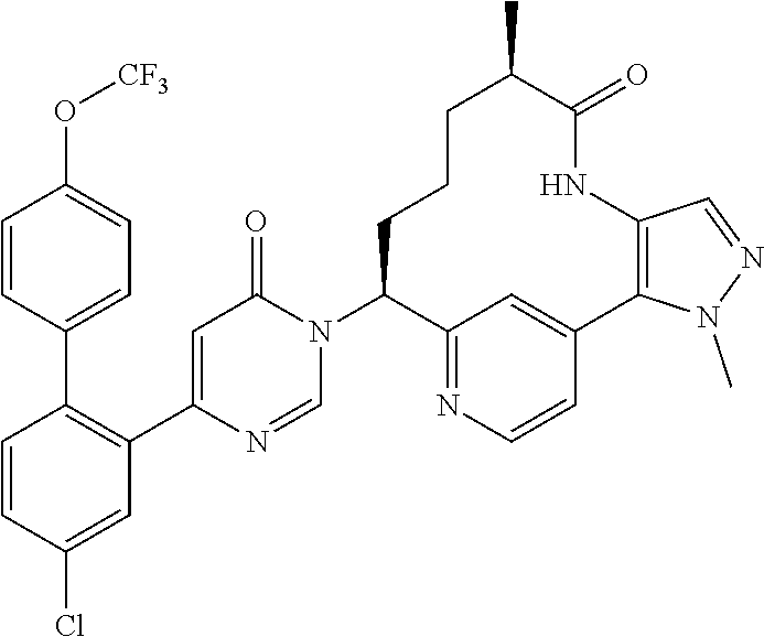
C1=CC(Cl)=CC(C2=CC(=O)N(C3C4=NC=CC(=C4)C4=C(NC(=O)C(C)CCC3)C=NN4C)C=N2)=C1C1=CC=C(O[CF3])C=C1
